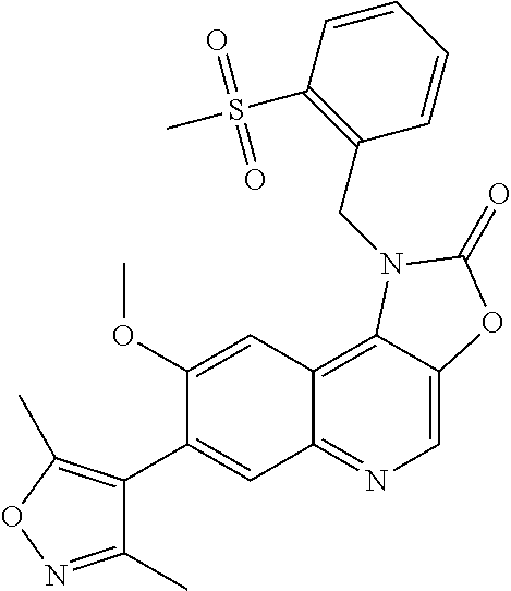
C1(C2=CC3=NC=C4C(=C3C=C2OC)N(CC2=C(S(C)(=O)=O)C=CC=C2)C(=O)O4)=C(C)ON=C1C
